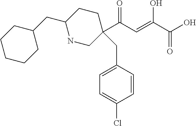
N1CC(C(C=C(C(O)=O)O)=O)(CC2=CC=C(Cl)C=C2)CCC1CC1CCCCC1
